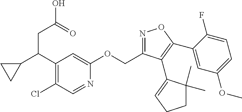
C1(C(C2CC2)CC(=O)O)=C(Cl)C=NC(OCC2=NOC(C3=CC(OC)=CC=C3F)=C2C2=CCCC2(C)C)=C1
